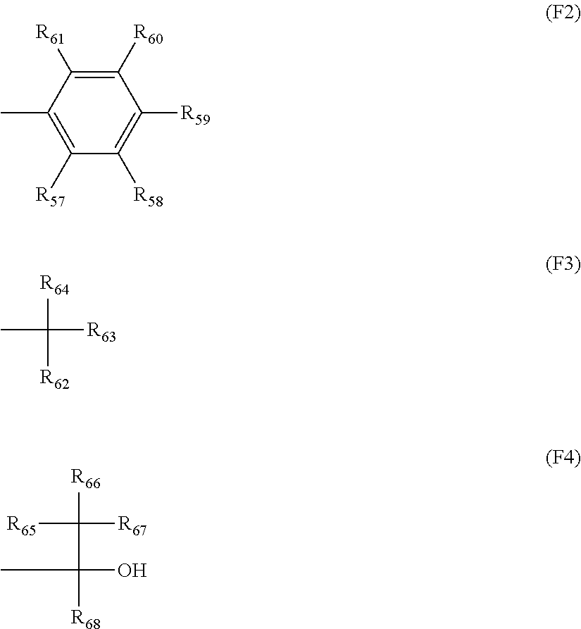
C1([R57])=C(C)C([R61])=C([R60])C([R59])=C1[R58].CC([R64])([R62])[R63].[R65]C([R66])([R67])C(O)([R68])C
